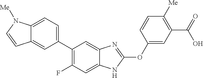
C1=C2C(=CC(C3=C(F)C=C4C(=C3)N=C(OC3=CC(C(O)=O)=C([Me])C=C3)N4)=C1)C=CN2[Me]
